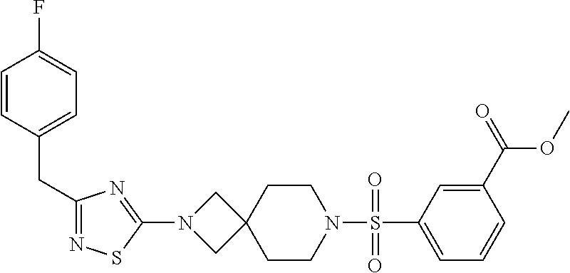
C1=C(S(N2CCC3(CC2)CN(C2=NC(CC4=CC=C(F)C=C4)=NS2)C3)(=O)=O)C=C(C(=O)OC)C=C1
